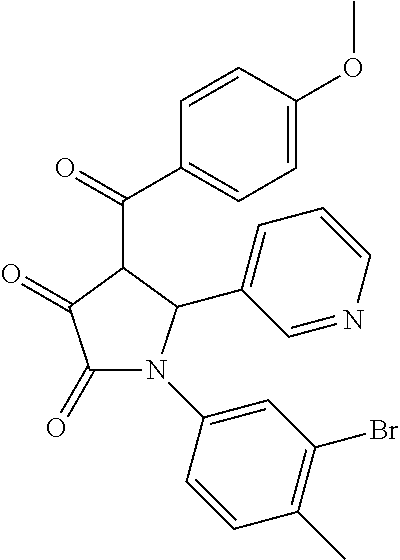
C1(=O)C(=O)N(C2=CC(Br)=C(C)C=C2)C(C2=CC=CN=C2)C1C(C1=CC=C(OC)C=C1)=O
